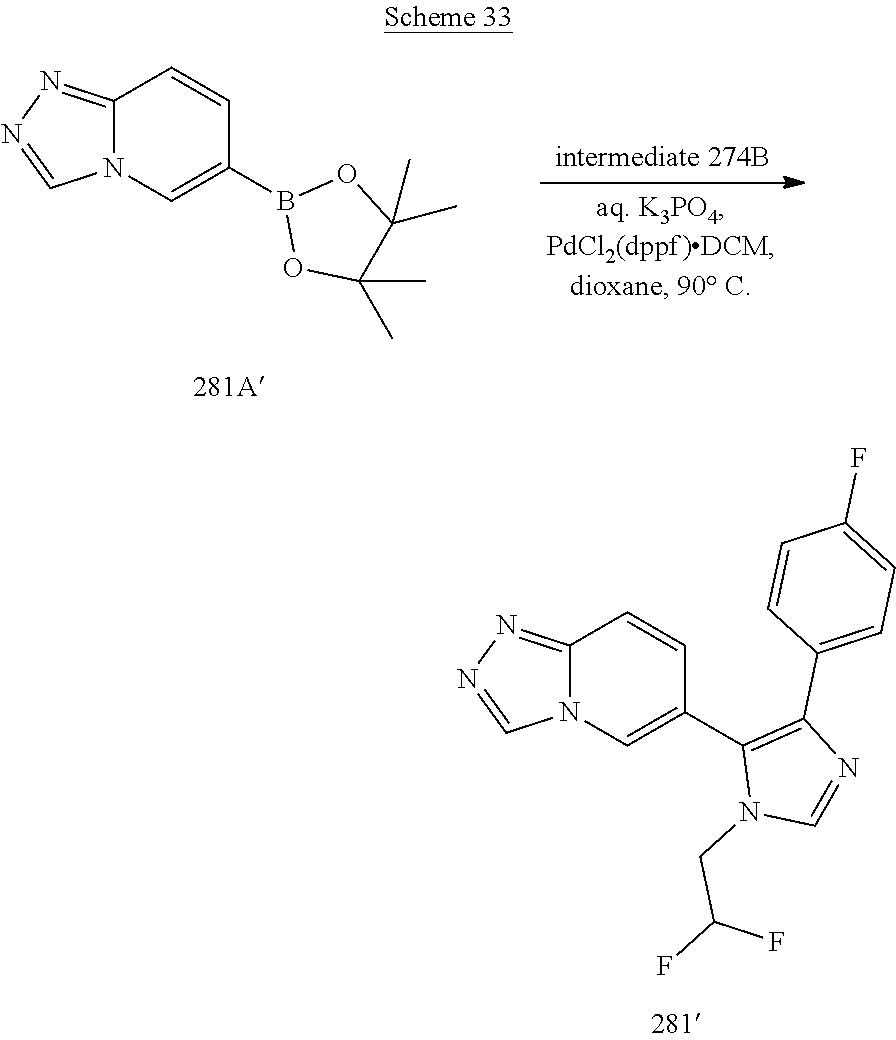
C12=NN=CN1C=C(B1OC(C)(C)C(C)(C)O1)C=C2.C12=NN=CN1C=C(C1=C(C3=CC=C(F)C=C3)N=CN1CC(F)F)C=C2
